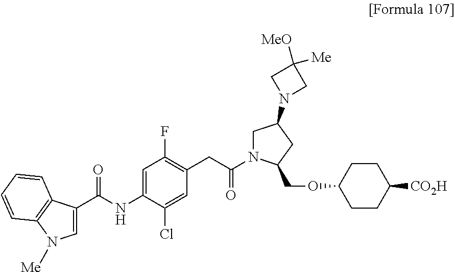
C1=C(Cl)C(NC(C2=CN([Me])C3=C2C=CC=C3)=O)=CC(F)=C1CC(N1CC(N2CC([MeO])([Me])C2)CC1COC1CCC([CO2H])CC1)=O
